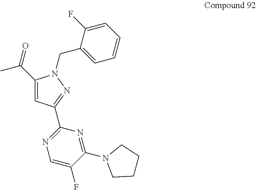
C(C1=CC(C2=NC=C(F)C(N3CCCC3)=N2)=NN1CC1=CC=CC=C1F)(=O)C
